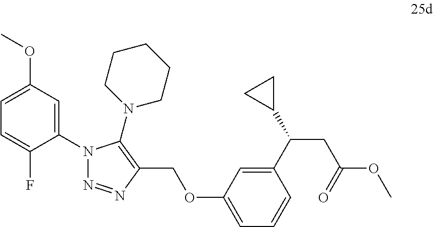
C1(N2N=NC(COC3=CC=CC(C(C4CC4)CC(OC)=O)=C3)=C2N2CCCCC2)=CC(OC)=CC=C1F
